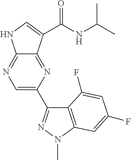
C12=NC(C3=NN(C)C4=C3C(F)=CC(F)=C4)=CN=C1NC=C2C(NC(C)C)=O
